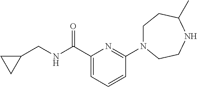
C1(C(NCC2CC2)=O)=CC=CC(N2CCC(C)NCC2)=N1
